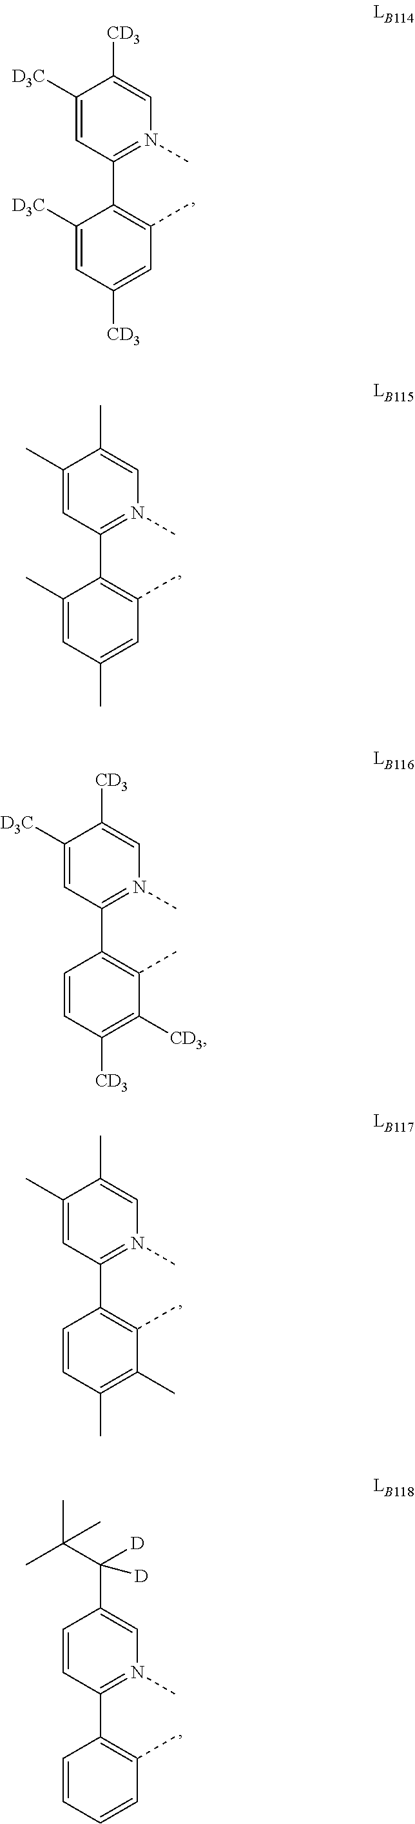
C1([D3C])=CC([CD3])=CC(C)=C1C1=N(C)C=C([CD3])C([D3C])=C1.C1(C)=CC(C)=CC(C)=C1C1=N(C)C=C(C)C(C)=C1.C1=CC([CD3])=C([CD3])C(C)=C1C1=N(C)C=C([CD3])C([D3C])=C1.C1=CC(C)=C(C)C(C)=C1C1=N(C)C=C(C)C(C)=C1.C1=CC=CC(C)=C1C1=N(C)C=C(C(C(C)(C)C)([D])[D])C=C1
